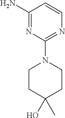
C1(N)=NC(N2CCC(O)(C)CC2)=NC=C1
